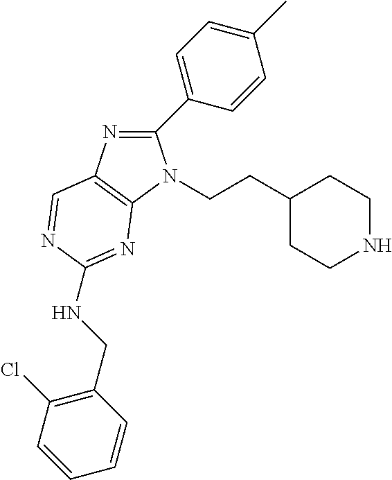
C1(C2=CC=C(C)C=C2)=NC2=C(N1CCC1CCNCC1)N=C(NCC1=C(Cl)C=CC=C1)N=C2
